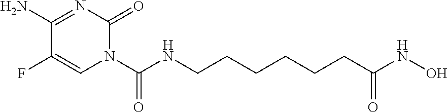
C1(N)=NC(=O)N(C(NCCCCCCC(NO)=O)=O)C=C1F
